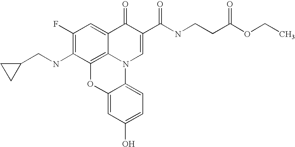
C1(F)=C(NCC2CC2)C2=C3C(=C1)C(=O)C(C(NCCC(OCC)=O)=O)=CN3C1=CC=C(O)C=C1O2
